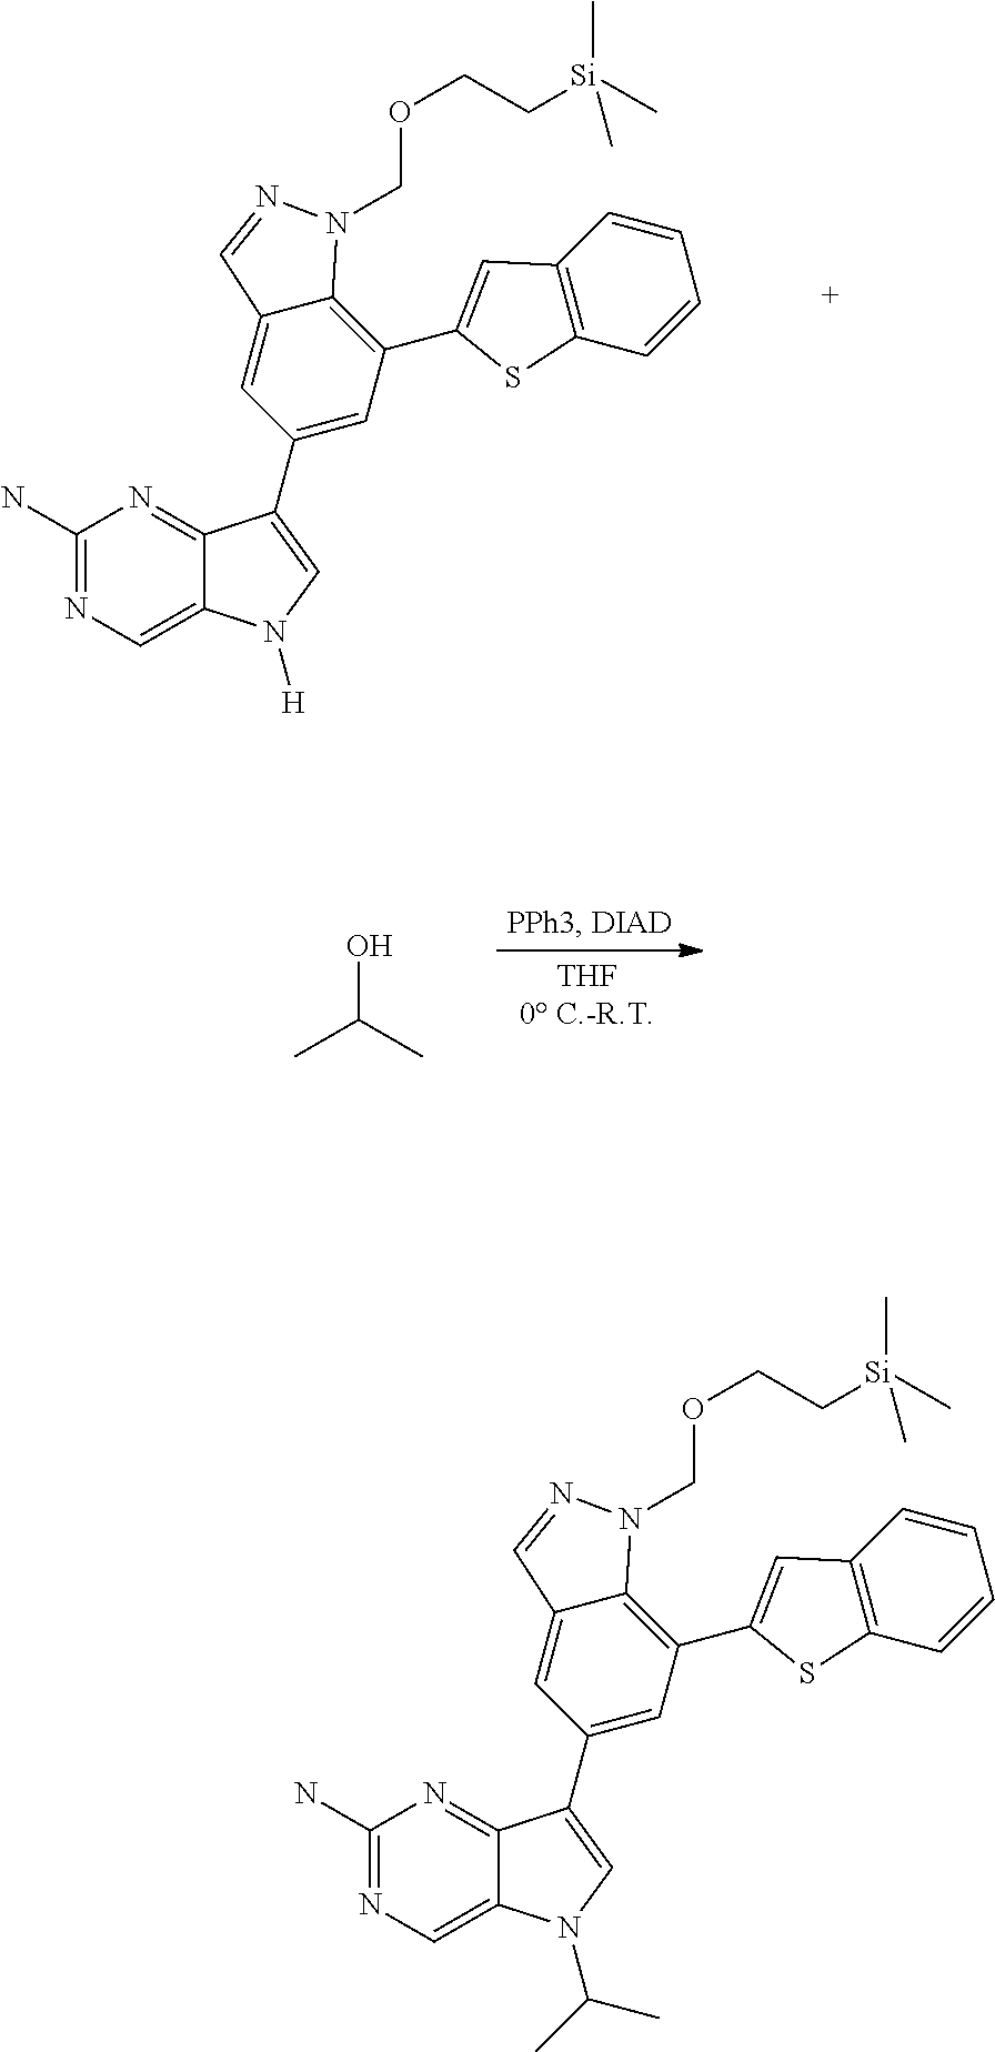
C1(N)=NC=C2C(=N1)C(C1=CC(C3=CC4=C(C=CC=C4)S3)=C3C(=C1)C=NN3COCC[Si](C)(C)C)=CN2[H].OC(C)C.C1(N)=NC=C2C(=N1)C(C1=CC(C3=CC4=C(C=CC=C4)S3)=C3C(=C1)C=NN3COCC[Si](C)(C)C)=CN2C(C)C
